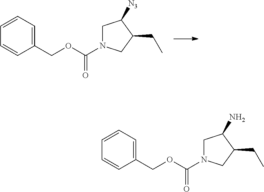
C1(COC(=O)N2CC([N3])C(CC)C2)=CC=CC=C1.C1(COC(=O)N2CC(N)C(CC)C2)=CC=CC=C1
